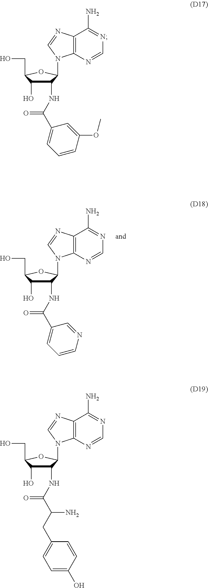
C1(NC(C2=CC=CN=C2)=O)C(O)C(CO)OC1N1C2=C(N=C1)C(N)=NC=N2.C1(NC(C2=CC=CC(OC)=C2)=O)C(O)C(CO)OC1N1C2=C(N=C1)C(N)=NC=N2.C1(NC(C(CC2=CC=C(O)C=C2)N)=O)C(O)C(CO)OC1N1C2=C(N=C1)C(N)=NC=N2
